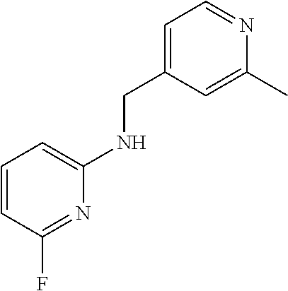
N1=C(F)C=CC=C1NCC1=CC=NC(C)=C1
